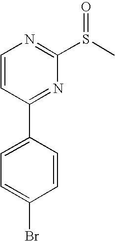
C1=CC(C2=CC=C(Br)C=C2)=NC(S(C)=O)=N1
